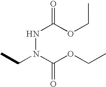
CCN(C(OCC)=O)NC(=O)OCC
